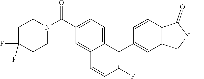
C1(C2=C(F)C=CC3=CC(C(N4CCC(F)(F)CC4)=O)=CC=C23)=CC2=C(C=C1)C(=O)N(C)C2
